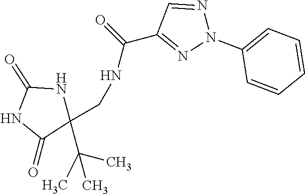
C1(CNC(C2=NN(C3=CC=CC=C3)N=C2)=O)(C(C)(C)C)NC(=O)NC1=O
